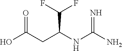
OC(=O)CC(C(F)F)NC(=N)N
